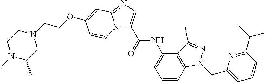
N12C(C(NC3=CC=CC4=C3C(C)=NN4CC3=CC=CC(C(C)C)=N3)=O)=CN=C1C=C(OCCN1CCN(C)C(C)C1)C=C2
